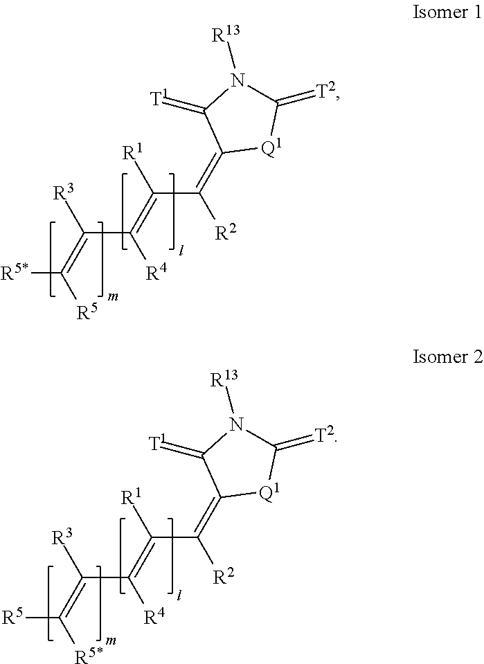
[R5*]C(=C([R3])C([R4])=C([R1])C([R2])=C1C(=[T1])N([R13])C(=[T2])[Q1]1)[R5].[R5]C(=C([R3])C([R4])=C([R1])C([R2])=C1C(=[T1])N([R13])C(=[T2])[Q1]1)[R5*]
